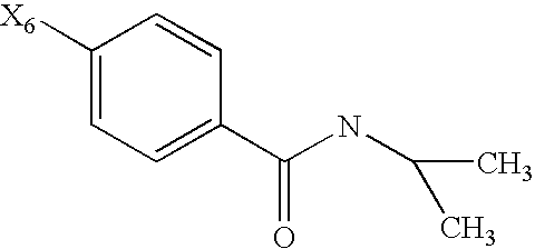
C1([X6])=CC=C(C(NC(C)C)=O)C=C1
